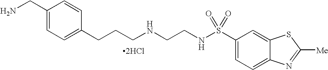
C1(CN)=CC=C(CCCNCCNS(C2=CC=C3C(=C2)SC([Me])=N3)(=O)=O)C=C1.[2HCl]
